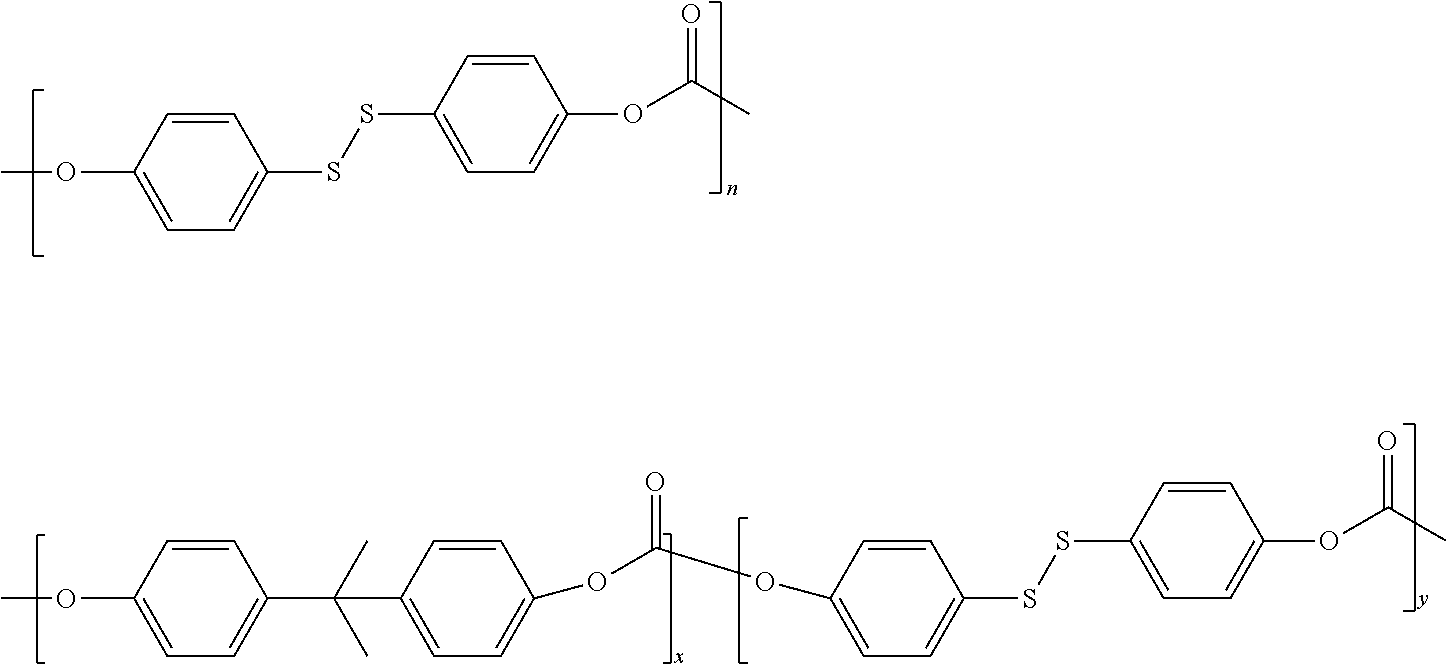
COC1=CC=C(SSC2=CC=C(OC(=O)C)C=C2)C=C1.COC1=CC=C(C(C)(C)C2=CC=C(OC(=O)OC3=CC=C(SSC4=CC=C(OC(=O)C)C=C4)C=C3)C=C2)C=C1
